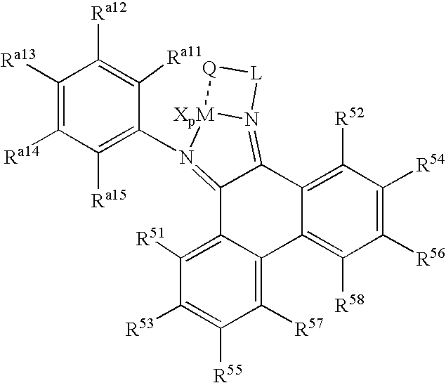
C12=C([R51])C([R53])=C([R55])C([R57])=C1C1=C([R58])C([R56])=C([R54])C([R52])=C1C1=N3[XpM](N(C4=C([Ra15])C([Ra14])=C([Ra13])C([Ra12])=C4[Ra11])=C21)[Q][L]3
